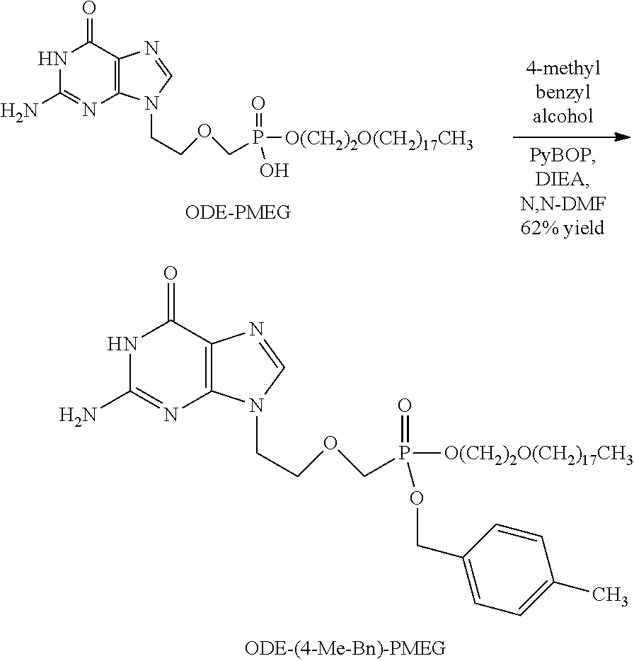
NC1=NC2=C(C(=O)N1)N=CN2CCOCP(=O)(O)[O(CH2)2O(CH2)17CH3].NC1=NC2=C(C(=O)N1)N=CN2CCOCP(=O)(OCC1=CC=C(C)C=C1)[O(CH2)2O(CH2)17CH3]
